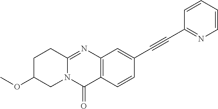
C12=C(C=CC(C#CC3=NC=CC=C3)=C1)C(=O)N1C(=N2)CCC(OC)C1
